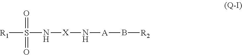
[A](N[X]NS([R1])(=O)=O)B[R2]
